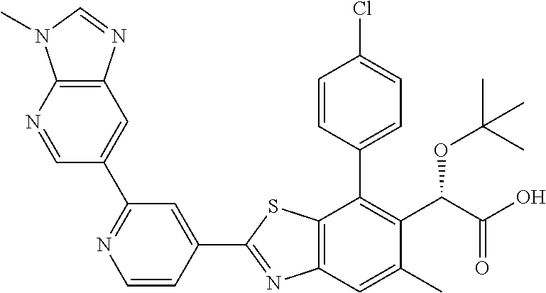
C1=CC(C2=C(C(OC(C)(C)C)C(=O)O)C(C)=CC3=C2SC(C2=CC(C4=CC5=C(N=C4)N(C)C=N5)=NC=C2)=N3)=CC=C1Cl
